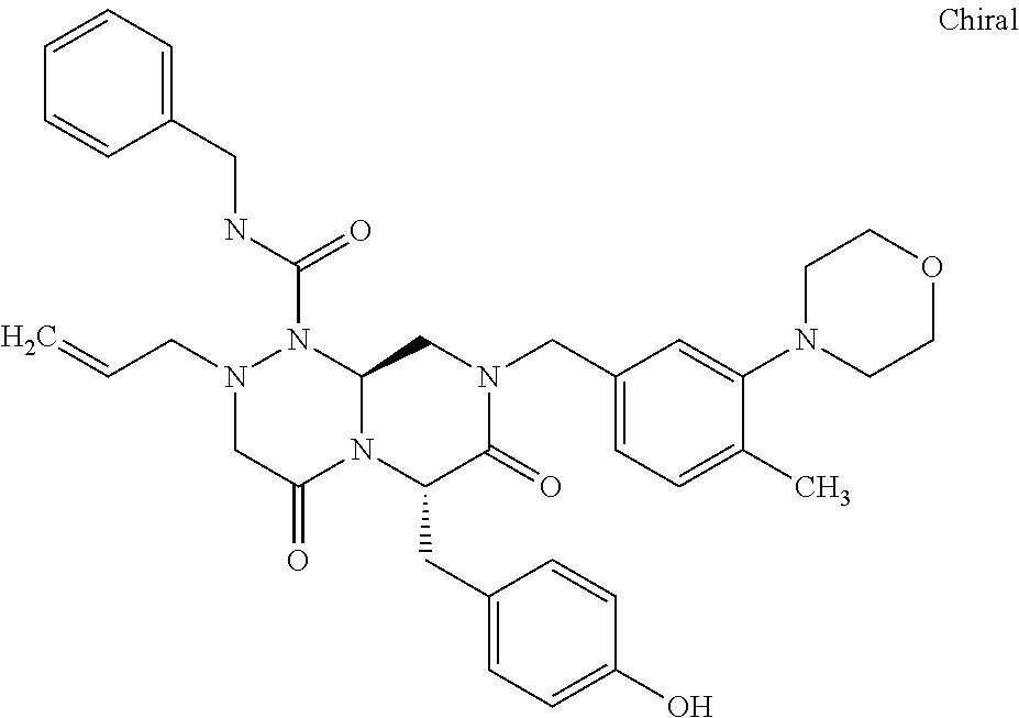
N(C(=O)N1N(CC=C)CC(=O)N2C1CN(CC1=CC=C(C)C(N3CCOCC3)=C1)C(=O)C2CC1=CC=C(O)C=C1)CC1=CC=CC=C1
